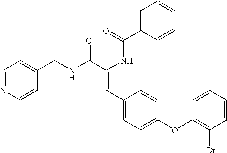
C1=C(C(=O)NC(C(NCC2=CC=NC=C2)=O)=CC2=CC=C(OC3=C(Br)C=CC=C3)C=C2)C=CC=C1
